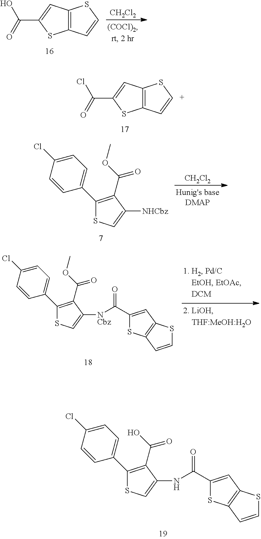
C12=C(C=CS1)SC(C(=O)O)=C2.[CH2Cl2].C12=C(C=[C+]S1)SC(C(=O)Cl)=C2.C1(C2=CC=C(Cl)C=C2)=C(C(OC)=O)C([NHCbz])=CS1.[CH2Cl2].C1(C2=CC=C(Cl)C=C2)=C(C(OC)=O)C([NCbz]C(C2=CC3=C(S2)C=CS3)=O)=CS1.C1(C2=CC=C(Cl)C=C2)=C(C(O)=O)C(NC(C2=CC3=C(S2)C=CS3)=O)=CS1
